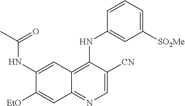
C1(NC(C)=O)=CC2=C(NC3=CC([SO2Me])=CC=C3)C([CN])=CN=C2C=C1[OEt]
